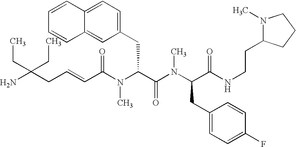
NC(CC=CC(N(C(C(N(C(CC1=CC=C(F)C=C1)C(NCCC1N(C)CCC1)=O)C)=O)CC1=CC=C2C(=C1)C=CC=C2)C)=O)(CC)CC
